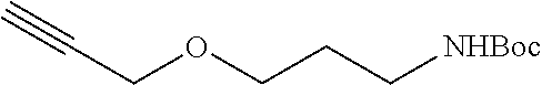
C(COCCC[NHBoc])#C
